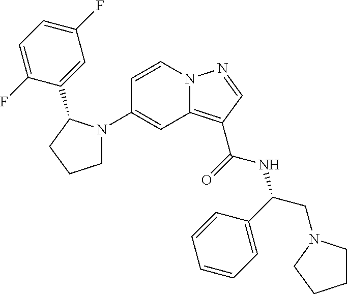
C1(N2CCCC2C2=CC(F)=CC=C2F)=CC2=C(C(=O)NC(CN3CCCC3)C3=CC=CC=C3)C=NN2C=C1
